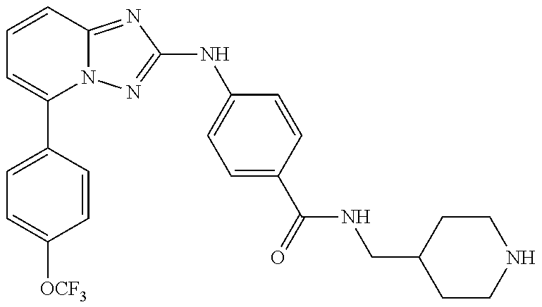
C1(C2=CC=C([OCF3])C=C2)=CC=CC2=NC(NC3=CC=C(C(=O)NCC4CCNCC4)C=C3)=NN12
